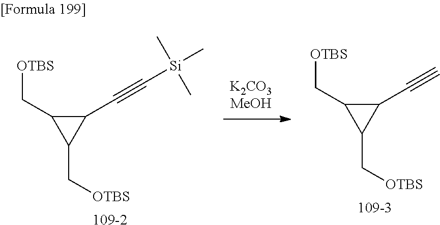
[109-3].C1(C#C)C(C[OTBS])C1C[OTBS].[109-2].C1(C#C[Si](C)(C)C)C(C[OTBS])C1C[OTBS]
